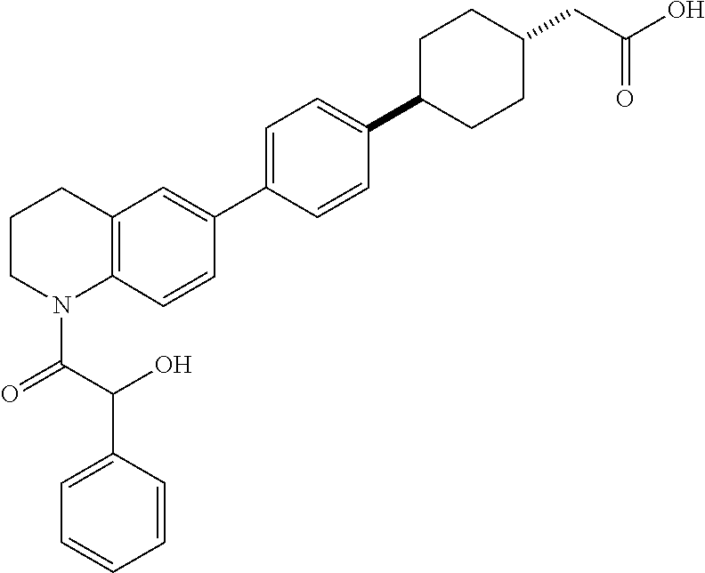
C12=C(C=C(C3=CC=C(C4CCC(CC(=O)O)CC4)C=C3)C=C1)CCCN2C(C(O)C1=CC=CC=C1)=O
